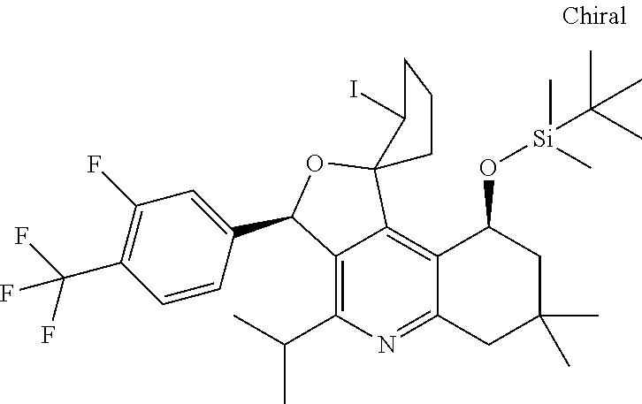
C1=CC(C2C3=C(C(C)C)N=C4C(=C3C3(O2)C(I)CCC3)C(O[Si](C(C)(C)C)(C)C)CC(C)(C)C4)=CC(F)=C1C(F)(F)F
